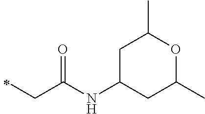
C(C(NC1CC(C)OC(C)C1)=O)C
